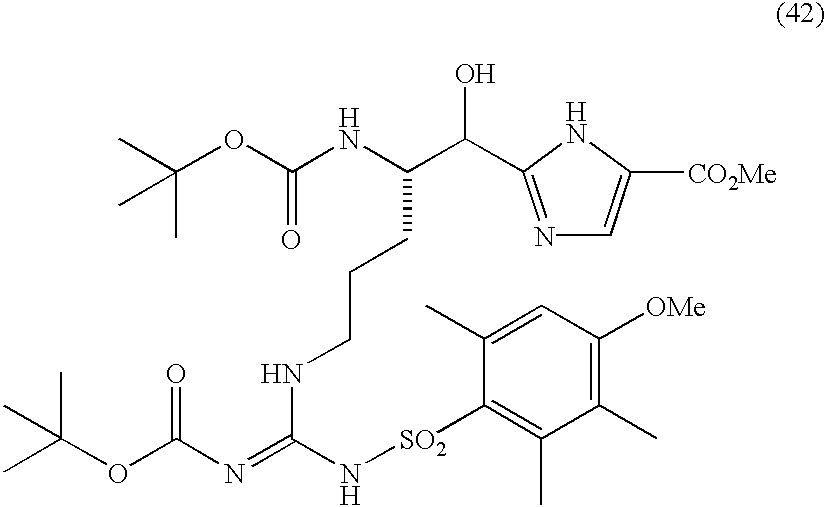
CC(OC(NC(C(O)C1=NC=C([CO2Me])N1)CCCNC(=NC(OC(C)(C)C)=O)N[SO2]C1=C(C)C(C)=C([OMe])C=C1C)=O)(C)C
